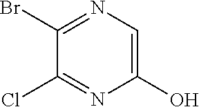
C1(O)=CN=C(Br)C(Cl)=N1
